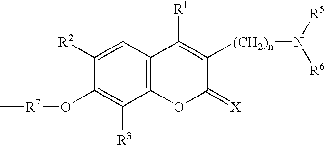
C1([R2])=CC2=C(C([R3])=C1O[R7]C)OC(=[X])C([(CH2)n]N([R5])[R6])=C2[R1]
